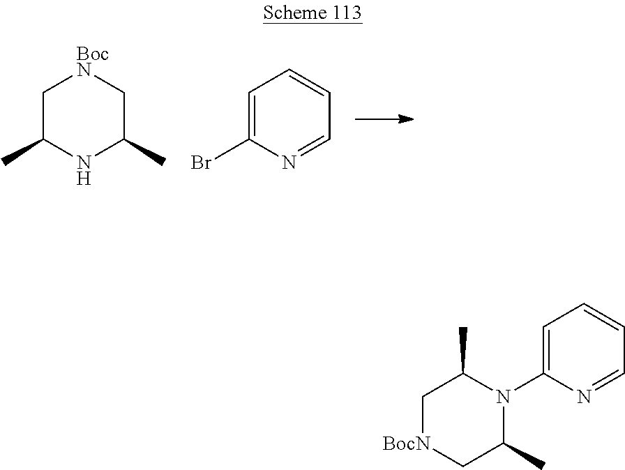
C1=C(Br)N=CC=C1.C1C(C)NC(C)C[BocN]1.C1=C(N2C(C)C[BocN]CC2C)N=CC=C1
